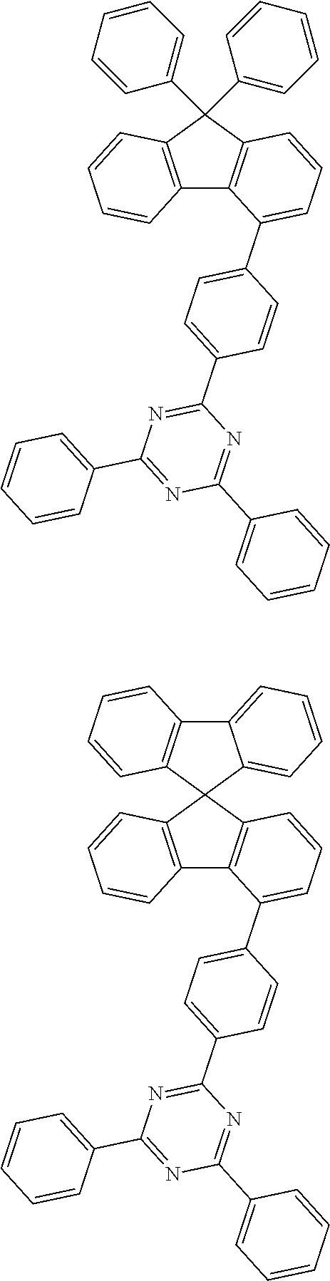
C12=C(C(C3=CC=CC=C3)(C3=CC=CC=C3)C3=C1C(C1=CC=C(C4=NC(C5=CC=CC=C5)=NC(C5=CC=CC=C5)=N4)C=C1)=CC=C3)C=CC=C2.C12=C(C3(C4=C1C(C1=CC=C(C5=NC(C6=CC=CC=C6)=NC(C6=CC=CC=C6)=N5)C=C1)=CC=C4)C1=CC=CC=C1C1=C3C=CC=C1)C=CC=C2
